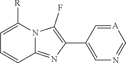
C1=C(C2=C(F)N3C(=N2)C=CC=C3[R])C=[A]C=N1
